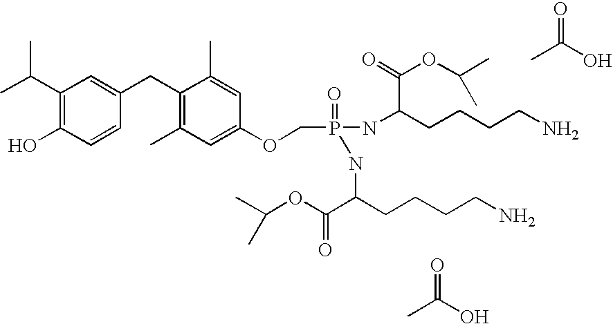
CC(C1=C(O)C=CC(CC2=C(C)C=C(OCP(=O)(NC(CCCCN)C(=O)OC(C)C)NC(CCCCN)C(OC(C)C)=O)C=C2C)=C1)C.CC(O)=O.CC(O)=O
